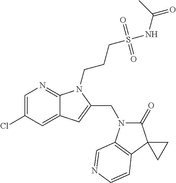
C1=C(Cl)C=C2C(=N1)N(CCCS(NC(=O)C)(=O)=O)C(CN1C(=O)C3(C4=C1C=NC=C4)CC3)=C2
